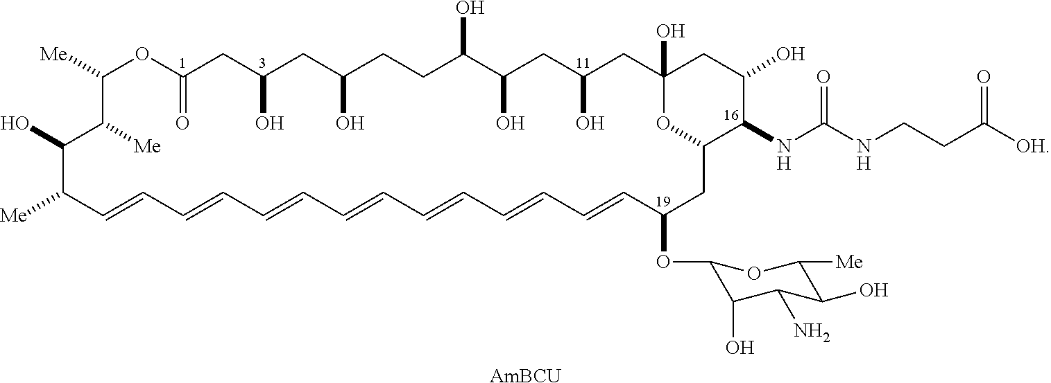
[Me]C1C=CC=CC=CC=CC=CC=CC=CC(OC2C(O)C(N)C(O)C([Me])O2)CC2C(NC(NCCC([OH])=O)=O)C(O)CC(O)(CC(O)CC(O)C(O)CCC(O)CC(O)CC(=O)OC([Me])C([Me])C1O)O2.[AmBCU]
